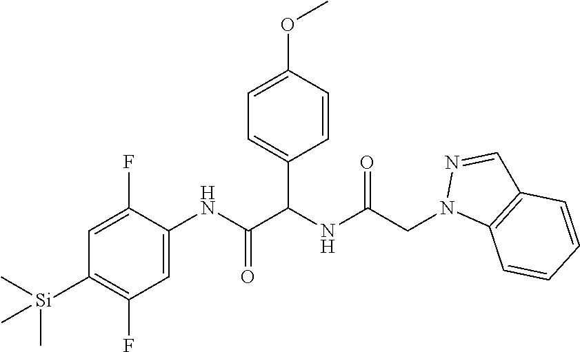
C1=C(OC)C=CC(C(NC(CN2C3=C(C=N2)C=CC=C3)=O)C(NC2=CC(F)=C([Si](C)(C)C)C=C2F)=O)=C1
